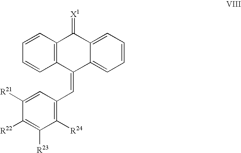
C12=C(C=CC=C1)C(=[X1])C1=CC=CC=C1C2=CC1=C([R24])C([R23])=C([R22])C([R21])=C1
